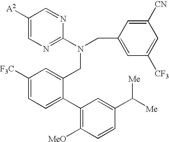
C1([A2])=CN=C(N(CC2=CC([CF3])=CC([CN])=C2)CC2=CC([F3C])=CC=C2C2=C([MeO])C=CC(C([Me])[Me])=C2)N=C1
